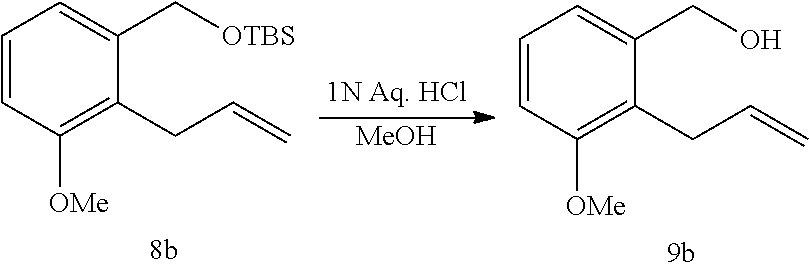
C1=CC([OMe])=C(CC=C)C(C[OTBS])=C1.[MeOH].C1=CC([OMe])=C(CC=C)C(CO)=C1
